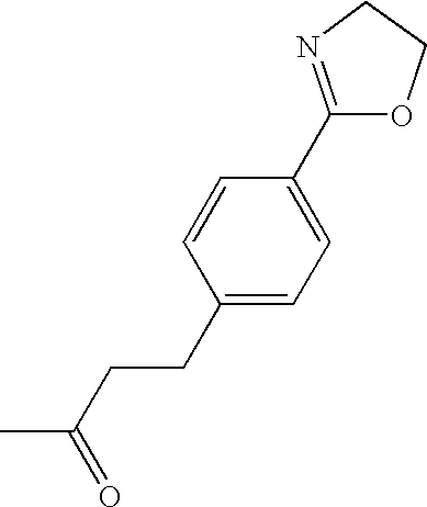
C1(CCC(C)=O)=CC=C(C2=NCCO2)C=C1
